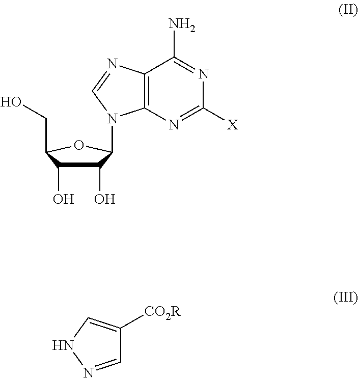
C12=C(N=C([X])N=C1N)N(C1C(O)C(O)C(CO)O1)C=N2.C1=NNC=C1[CO2R]
